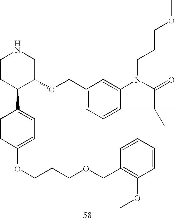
C1CC(C2=CC=C(OCCCOCC3=C(OC)C=CC=C3)C=C2)C(OCC2=CC=C3C(=C2)N(CCCOC)C(=O)C3(C)C)CN1
